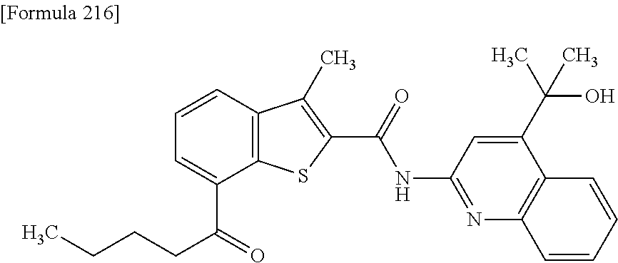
C1=C(C(=O)CCCC)C2=C(C=C1)C(C)=C(C(=O)NC1=NC3=C(C(C(C)(O)C)=C1)C=CC=C3)S2
